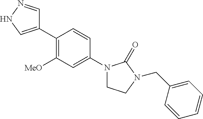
C1(C2=C([MeO])C=C(N3CCN(CC4=CC=CC=C4)C3=O)C=C2)=CNN=C1
